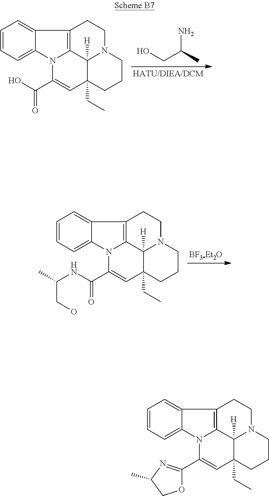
C1=CC=C2C(=C1)C1=C3N2C(C(O)=O)=CC2(CC)C3([H])N(CCC2)CC1.[HATU/DIEA/DCM].NC(C)CO.C1=CC=C2C(=C1)C1=C3N2C(C(NC(C)CO)=O)=CC2(CC)C3([H])N(CCC2)CC1.[BF3Et2O].C1=CC=C2C(=C1)C1=C3N2C(C2=NC(C)CO2)=CC2(CC)C3([H])N(CCC2)CC1
